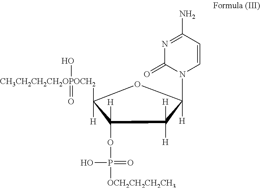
C1([H])([H])C([H])(OP(O)(=O)[OCH2CH2CH2CH3])C([H])([CH3CH2CH2CH2OPOCH2](O)=O)OC1([H])N1C=CC(N)=NC1=O
